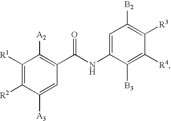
C1([R1])=C([R2])C([A3])=CC(C(NC2=CC([B2])=C([R3])C([R4])=C2[B3])=O)=C1[A2]
